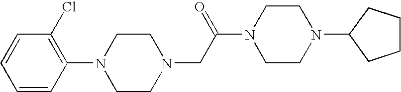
C1=CC(N2CCN(CC(N3CCN(C4CCCC4)CC3)=O)CC2)=C(Cl)C=C1
